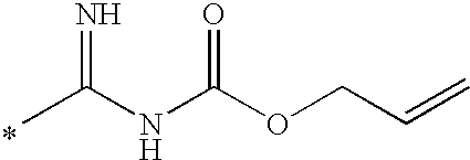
*.CC(NC(OCC=C)=O)=N
